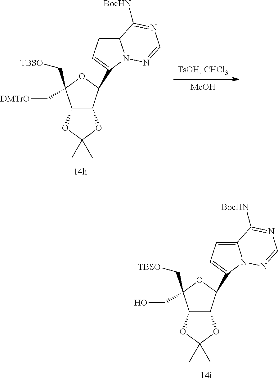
C12C(C(C3=CC=C4N3N=CN=C4[BocHN])OC1(C[TBSO])CO)OC(C)(C)O2.[MeOH].C12C(C(C3=CC=C4N3N=CN=C4[BocHN])OC1(C[TBSO])C[DMTrO])OC(C)(C)O2
